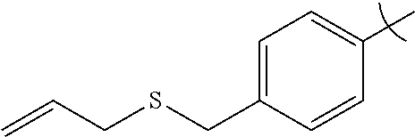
C1=C(CSCC=C)C=CC(C)=C1
